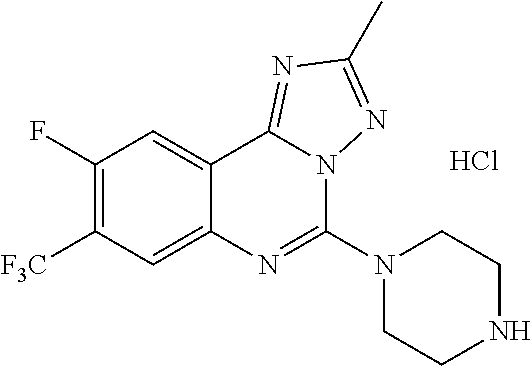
C1(F)=C([F3C])C=C2C(=C1)C1=NC(C)=NN1C(N1CCNCC1)=N2.Cl
